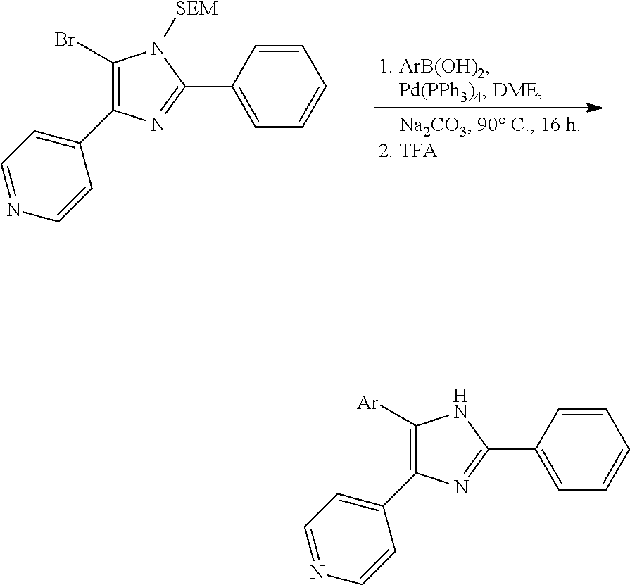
C1(Br)=C(C2=CC=NC=C2)N=C(C2=CC=CC=C2)N1[SEM].C1([Ar])=C(C2=CC=NC=C2)N=C(C2=CC=CC=C2)N1
